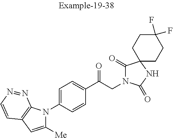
C1(C(CN2C(=O)C3(NC2=O)CCC(F)(F)CC3)=O)=CC=C(N2C([Me])=CC3=C2N=NC=C3)C=C1
